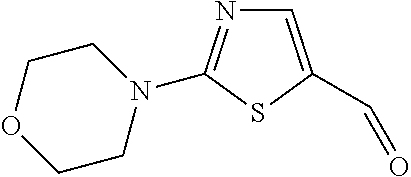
C1=C(C=O)SC(N2CCOCC2)=N1
